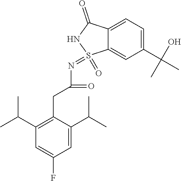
C1=C(C(C)C)C(CC(=O)N=S2(=O)C3=CC(C(C)(O)C)=CC=C3C(=O)N2)=C(C(C)C)C=C1F
